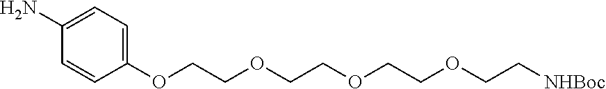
C1(N)=CC=C(OCCOCCOCCOCC[NHBoc])C=C1
